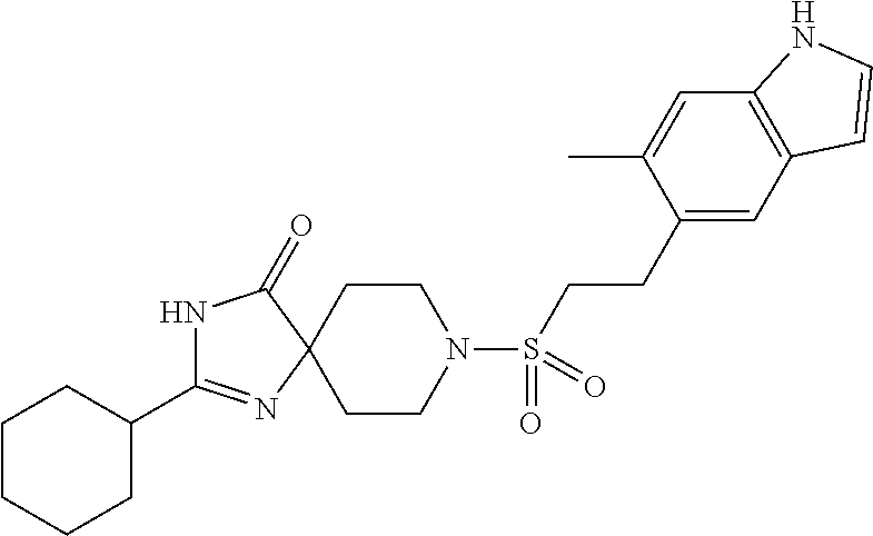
N1C(C2CCCCC2)=NC2(C1=O)CCN(S(CCC1=CC3=C(C=C1C)NC=C3)(=O)=O)CC2
